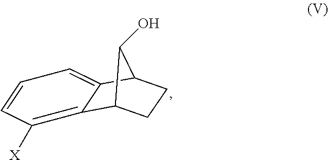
C12CCC(C1O)C1=CC=CC([X])=C21
